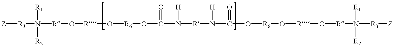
[Z][R3]N([R2])([R1])[R]O[R]O[R6]OC(=O)N([R]N(C(=O)O[R6]O[R]O[R]N([R3][Z])([R1])[R2])[H])[H]
